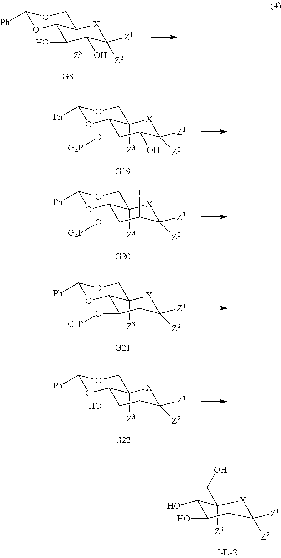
C1(O[G4P])C(O)C([Z2])([Z1])[X]C2([Z3])C1OC([Ph])OC2.C1(O[G4P])C(I)C([Z2])([Z1])[X]C2([Z3])C1OC([Ph])OC2.C1(CO)([Z3])C(O)C(O)CC([Z2])([Z1])[X]1.C1(O[G4P])CC([Z2])([Z1])[X]C2([Z3])C1OC([Ph])OC2.C1(O)C(O)C([Z2])([Z1])[X]C2([Z3])C1OC([Ph])OC2.C1(O)CC([Z2])([Z1])[X]C2([Z3])C1OC([Ph])OC2
